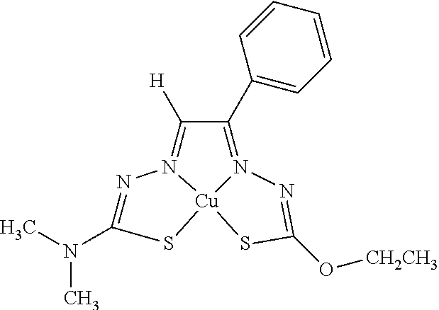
N1=C(N(C)C)S[Cu]23N1=C([H])C(C1=CC=CC=C1)=N2N=C(O[CH2CH3])S3
